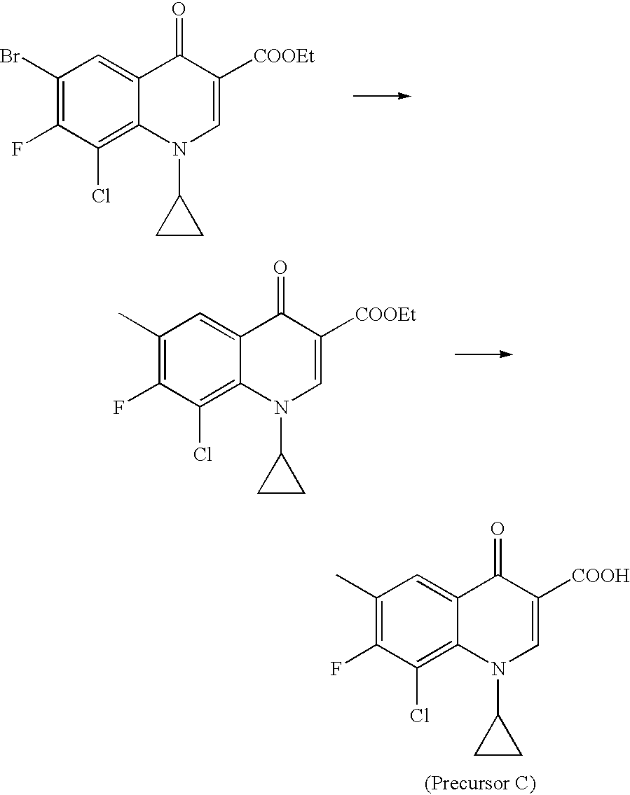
C1(C)=C(F)C(Cl)=C2C(=C1)C(=O)C([COOH])=CN2C1CC1.C1(Br)=C(F)C(Cl)=C2C(=C1)C(=O)C([COOEt])=CN2C1CC1.C1(C)=C(F)C(Cl)=C2C(=C1)C(=O)C([COOEt])=CN2C1CC1
